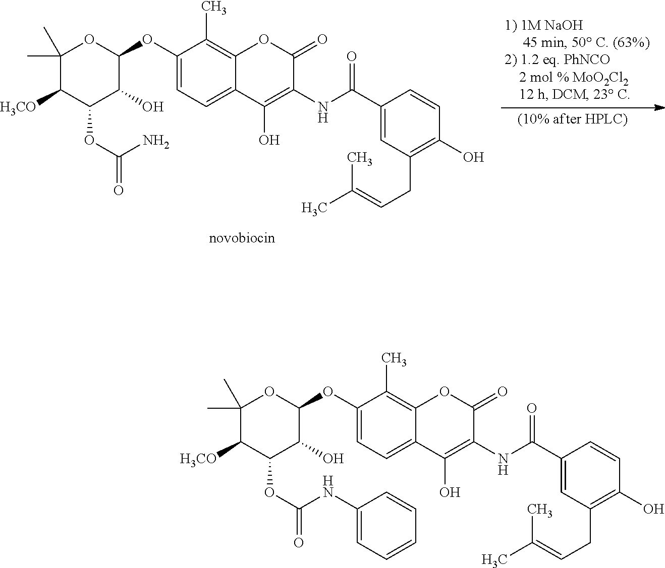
C1(C)(C)C([H3CO])C(OC(=O)N)C(O)C(OC2=CC=C3C(=C2C)OC(=O)C(NC(C2=CC(CC=C(C)C)=C(O)C=C2)=O)=C3O)O1.C1(C)(C)C([H3CO])C(OC(=O)NC2=CC=CC=C2)C(O)C(OC2=CC=C3C(=C2C)OC(=O)C(NC(C2=CC(CC=C(C)C)=C(O)C=C2)=O)=C3O)O1
